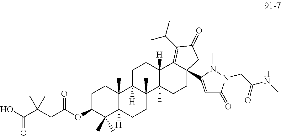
OC(C(CC(OC1C(C)(C)C2([H])C(C)(CC1)C1([H])C(C)(CC2)C2(C)C([H])(CC1)C1=C(C(C)C)C(=O)CC1(C1=CC(=O)N(CC(NC)=O)N1C)CC2)=O)(C)C)=O
